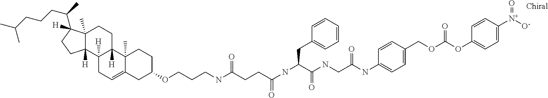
C12([H])CC=C3C(C)(C1([H])CCC1(C)C2([H])CCC1(C(C)CCCC(C)C)[H])CCC(OCCCNC(CCC(NC(C(NCC(NC1=CC=C(COC(OC2=CC=C([N+]([O-])=O)C=C2)=O)C=C1)=O)=O)CC1=CC=CC=C1)=O)=O)C3
